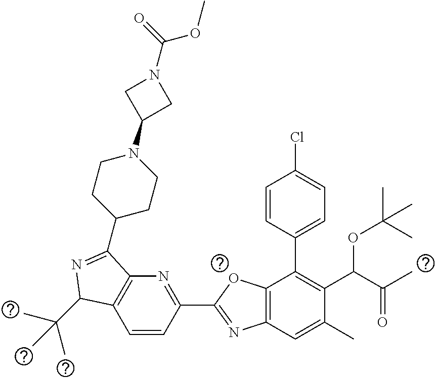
C1=CC(C2=NC3=C(O2)C(C2=CC=C(Cl)C=C2)=C(C(C(C)=O)OC(C)(C)C)C(C)=C3)=NC2=C1C(C(C)(C)C)N=C2C1CCN(C2CN(C(=O)OC)C2)CC1
